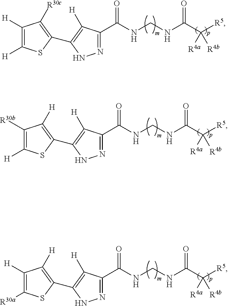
N1=C(C(NCNC(C([R5])([R4a])[R4b])=O)=O)C([H])=C(C2=C([R30c])C([H])=C([H])S2)N1.N1=C(C(NCNC(C([R5])([R4a])[R4b])=O)=O)C([H])=C(C2=C([H])C([R30b])=C([H])S2)N1.N1=C(C(NCNC(C([R5])([R4a])[R4b])=O)=O)C([H])=C(C2=C([H])C([H])=C([R30a])S2)N1
